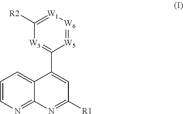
[W5]1=[W6][W1]=C([R2])[W3]=C1C1=CC([R1])=NC2=NC=CC=C12
